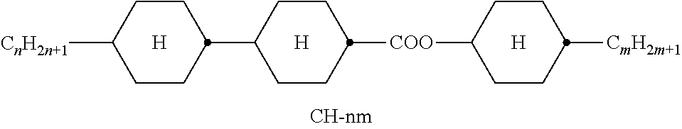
[H].C1CC([CnH2n+1])CCC1C1CCC([COO]C2CCC([CmH2m+1])CC2)CC1.[H].[H]
